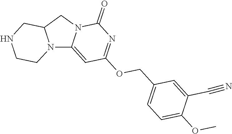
N12C3=CC(OCC4=CC=C(OC)C(C#N)=C4)=NC(=O)N3CC1CNCC2
